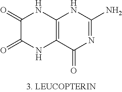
C1(=O)C(=O)NC2=C(N1)NC(N)=NC2=O
